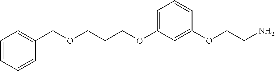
C1=C(OCCCOCC2=CC=CC=C2)C=C(OCCN)C=C1
